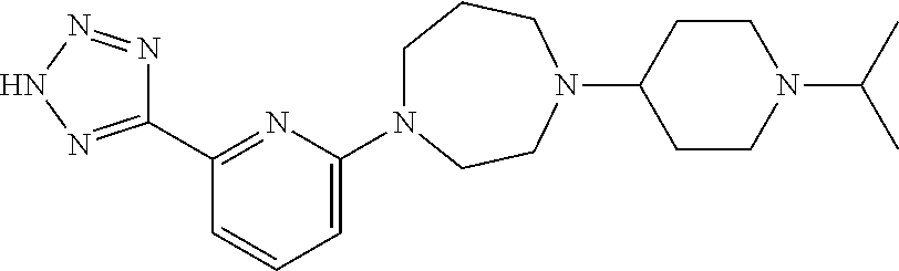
C1(C2=NNN=N2)=NC(N2CCCN(C3CCN(C(C)C)CC3)CC2)=CC=C1
